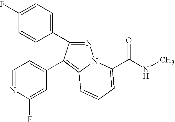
C1(F)=CC=C(C2=NN3C(=C2C2=CC=NC(F)=C2)C=CC=C3C(NC)=O)C=C1
